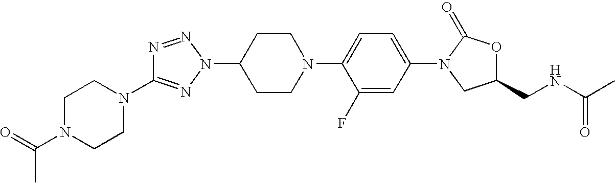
N1=NN(C2CCN(C3=CC=C(N4CC(CNC(C)=O)OC4=O)C=C3F)CC2)N=C1N1CCN(C(=O)C)CC1
